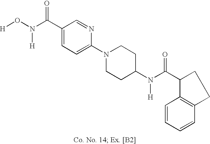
C1(C(N(O[H])[H])=O)=CC=C(N2CCC(N(C(=O)C3CCC4=C3C=CC=C4)[H])CC2)N=C1
